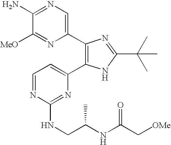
C1(N)=NC=C(C2=C(C3=CC=NC(NCC(NC(C[OMe])=O)C)=N3)NC(C(C)(C)C)=N2)N=C1[MeO]
